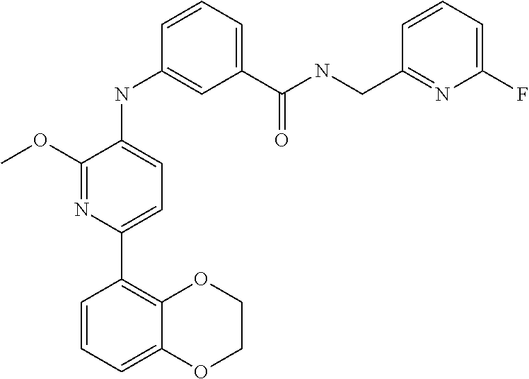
C1(C(NCC2=NC(F)=CC=C2)=O)=CC=CC(NC2=CC=C(C3=C4C(=CC=C3)OCCO4)N=C2OC)=C1
